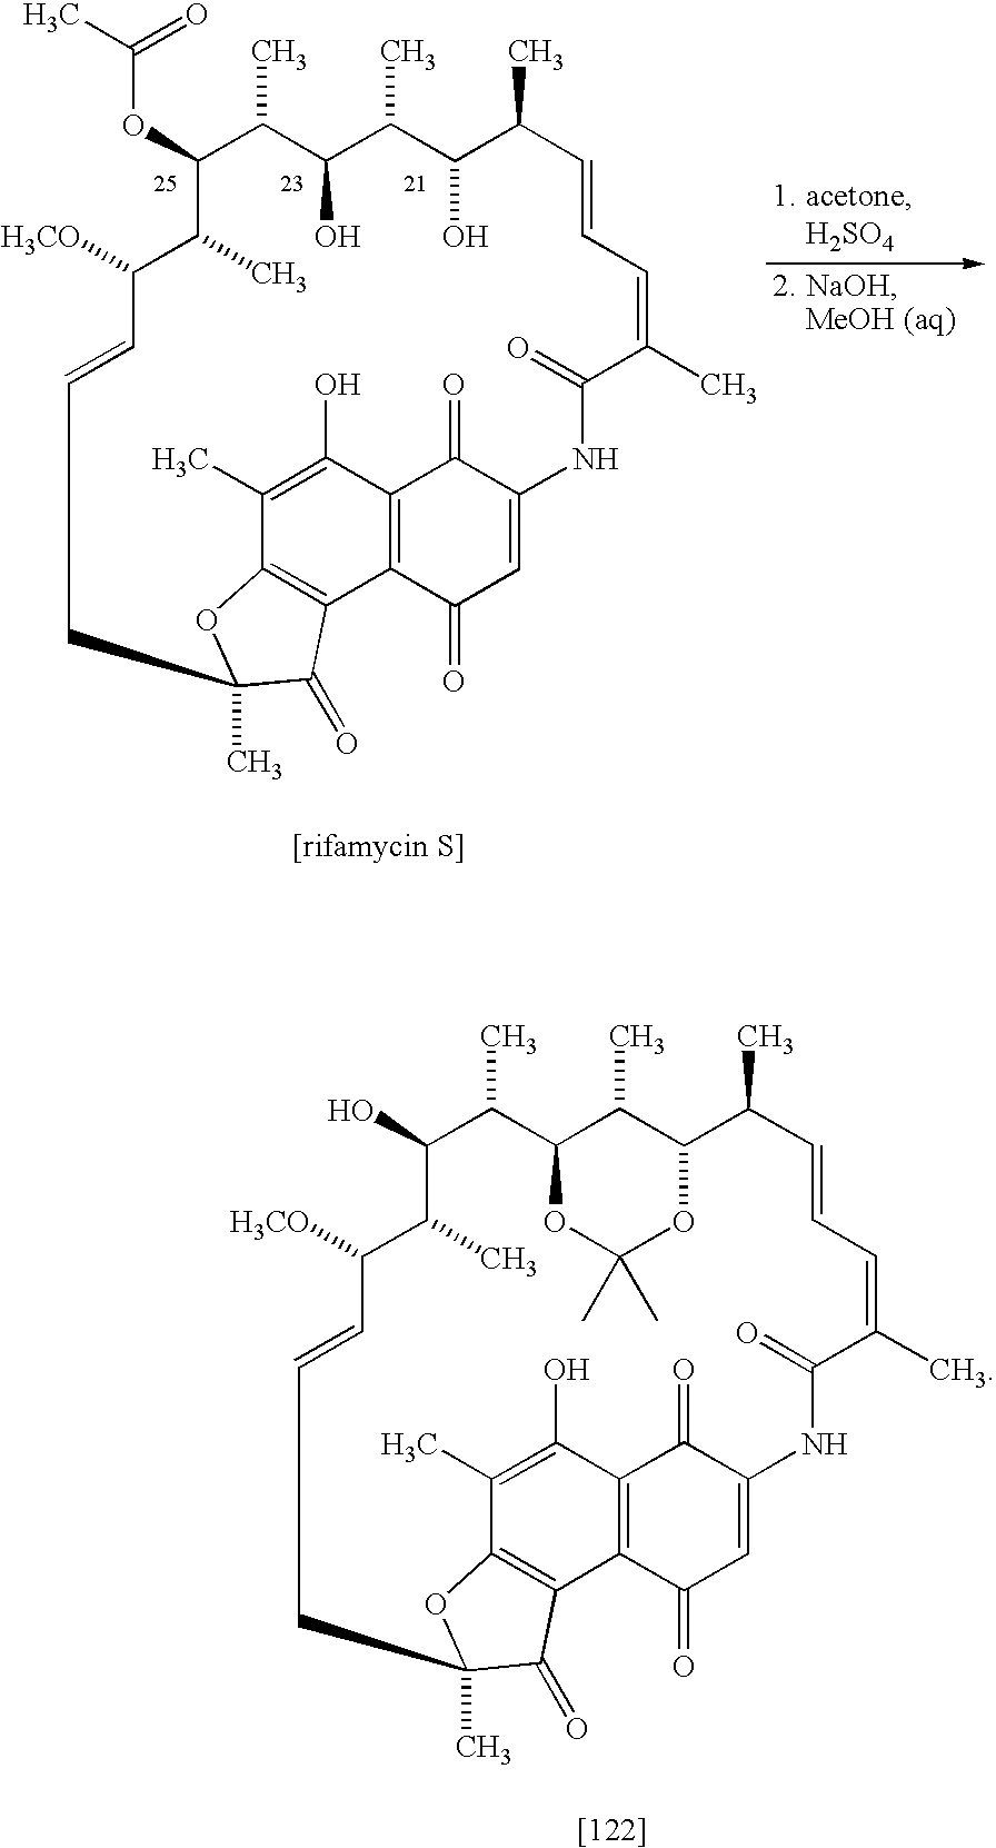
C1(OC(C)=O)C(C)C([H3CO])C=CCC2(C)OC3=C(C4=C(C(=O)C(=CC4=O)NC(=O)C(C)=CC=CC(C)C(O)C(C)C(O)C1C)C(O)=C3C)C2=O.C1(O)C(C)C([H3CO])C=CCC2(C)OC3=C(C4=C(C(=O)C(=CC4=O)NC(=O)C(C)=CC=CC(C)C4OC(C)(C)OC(C1C)C4C)C(O)=C3C)C2=O
